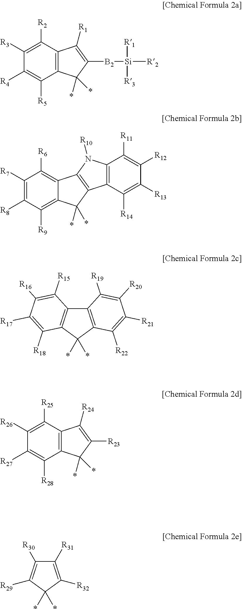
C12=C(C(*)(*)C([B2][Si]([R1])([R3])[R2])=C1[R1])C([R5])=C([R4])C([R3])=C2[R2].C12=C([R6])C([R7])=C([R8])C([R9])=C1C(*)(*)C1=C2N([R10])C2=C1C([R14])=C([R13])C([R12])=C2[R11].C12=C(C(*)(*)C3=C1C([R15])=C([R16])C([R17])=C3[R18])C([R22])=C([R21])C([R20])=C2[R19].C12=C(C(*)(*)C([R23])=C1[R24])C([R28])=C([R27])C([R26])=C2[R25].C1([R31])=C([R32])C(*)(*)C([R29])=C1[R30]
